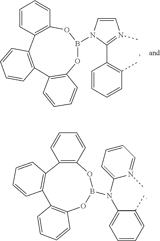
C1=CC=CC2=C1OB(N(C1=CC=CC=N1C)C1=CC=CC=C1C)OC1=C(C3=C2C=CC=C3)C=CC=C1.C12=C(C3=C(C4=C(OB(N5C=CN(C)=C5C5=C(C)C=CC=C5)O1)C=CC=C4)C=CC=C3)C=CC=C2
